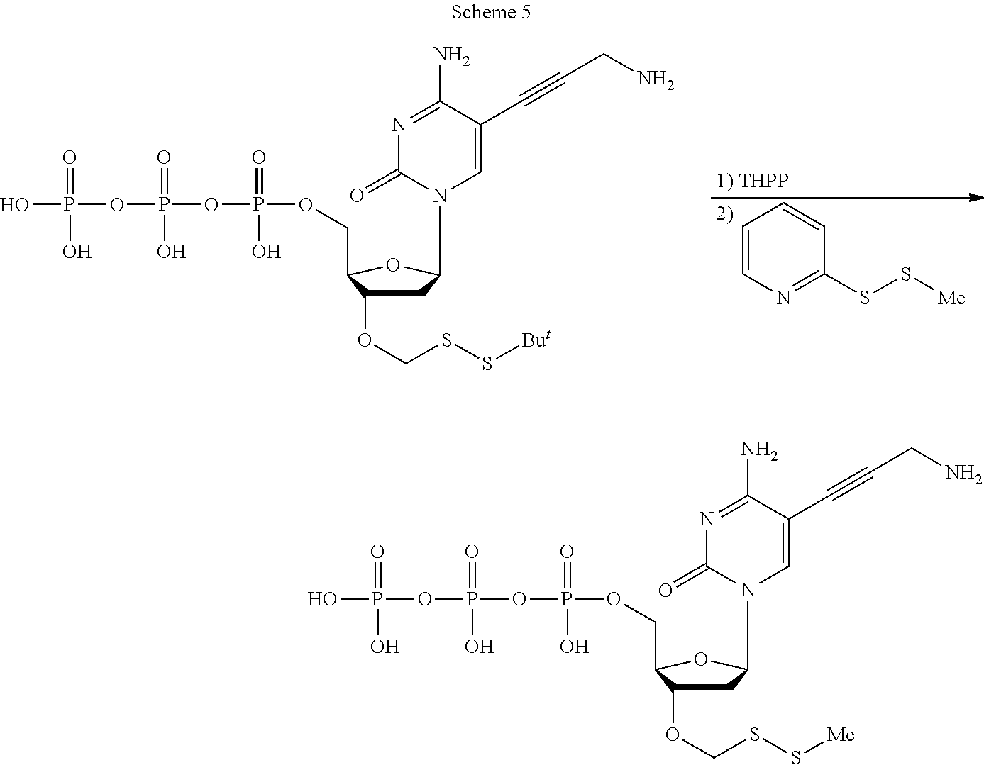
C1=CN=C(SS[Me])C=C1.C1C(OCSS[But])C(COP(=O)(O)OP(=O)(O)OP(O)(=O)O)OC1N1C=C(C#CCN)C(N)=NC1=O.C1C(OCSS[Me])C(COP(=O)(O)OP(=O)(O)OP(O)(=O)O)OC1N1C=C(C#CCN)C(N)=NC1=O
